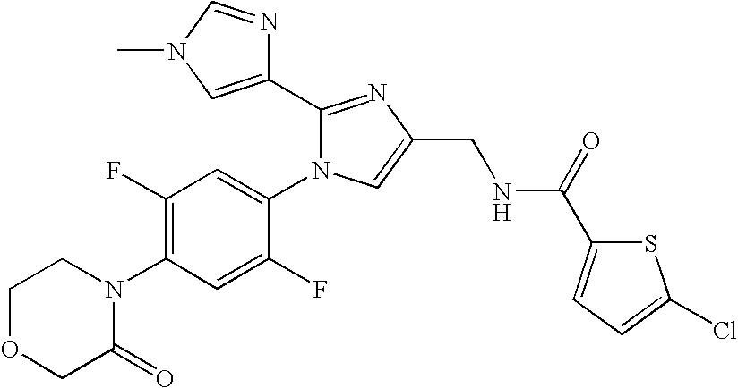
C1OCC(=O)N(C2=C(F)C=C(N3C(C4=CN(C)C=N4)=NC(CNC(C4=CC=C(Cl)S4)=O)=C3)C(F)=C2)C1
